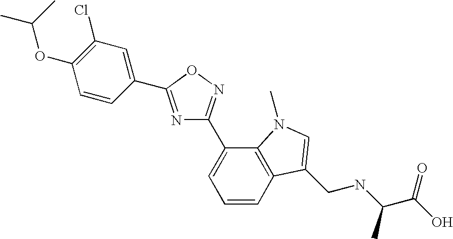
C1=CC2=C(C(C3=NOC(C4=CC(Cl)=C(OC(C)C)C=C4)=N3)=C1)N(C)C=C2CNC(C(=O)O)C
